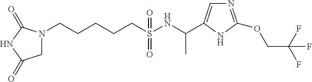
N1(CCCCCS(NC(C)C2=CN=C(OCC(F)(F)F)N2)(=O)=O)CC(=O)NC1=O
